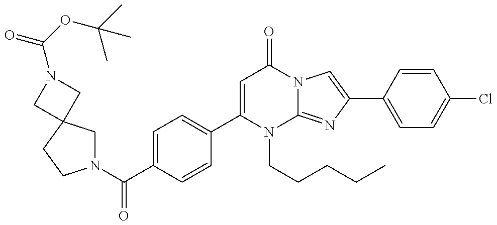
N1(C(=O)C2=CC=C(C3=CC(=O)N4C(=NC(C5=CC=C(Cl)C=C5)=C4)N3CCCCC)C=C2)CC2(CC1)CN(C(OC(C)(C)C)=O)C2
